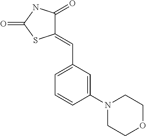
C1(=CC2=CC=CC(N3CCOCC3)=C2)C(=O)NC(=O)S1
